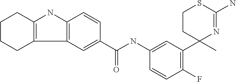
C1=C(NC(=O)C2=CC3=C(C=C2)NC2=C3CCCC2)C=CC(F)=C1C1(C)N=C(N)SCC1
